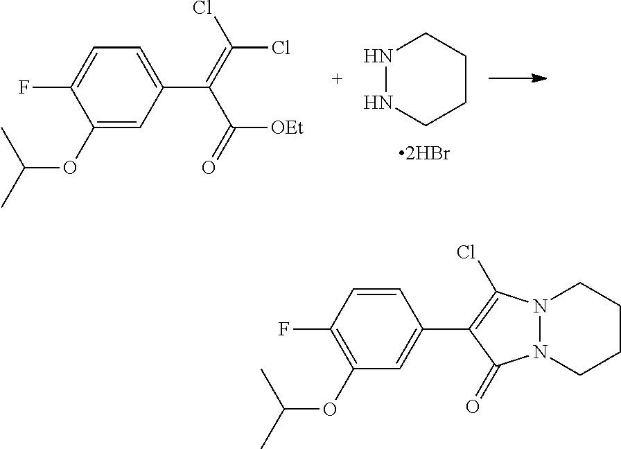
N1NCCCC1.C1(OC(C)C)=CC(C(=C(Cl)Cl)C(=O)[OEt])=CC=C1F.N12N(CCCC1)C(=O)C(C1=CC(OC(C)C)=C(F)C=C1)=C2Cl
